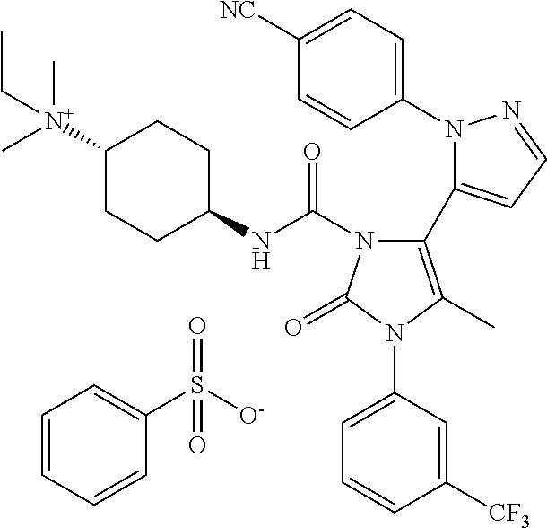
C1(N2N=CC=C2C2=C(C)N(C3=CC=CC([CF3])=C3)C(=O)N2C(NC2CCC([N+](C)(C)CC)CC2)=O)=CC=C([NC])C=C1.C1=CC=CC(S([O-])(=O)=O)=C1
